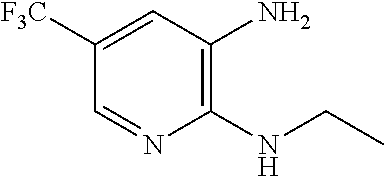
C1([F3C])=CC(N)=C(NCC)N=C1
